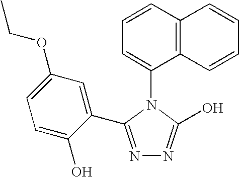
N1=C(C2=CC(OCC)=CC=C2O)N(C2=CC=CC3=C2C=CC=C3)C(O)=N1
